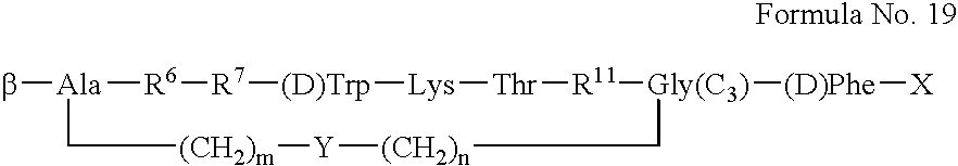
b[Ala]1[R6][R7][(D)Trp][Lys][Thr][R11][Gly(C3)]([(D)Phe][X])C[(CH2)n][Y][(CH2)m]C1
